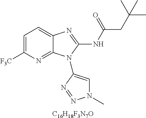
[C16H18F3N7O].C1=C([F3C])N=C2C(=C1)N=C(NC(CC(C)(C)C)=O)N2C1=CN(C)N=N1
